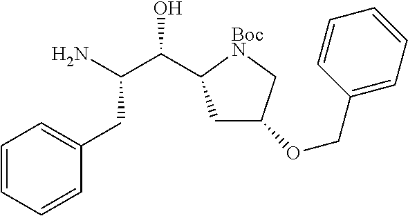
C1=CC=CC(CC(C(O)C2CC(OCC3=CC=CC=C3)C[BocN]2)N)=C1
